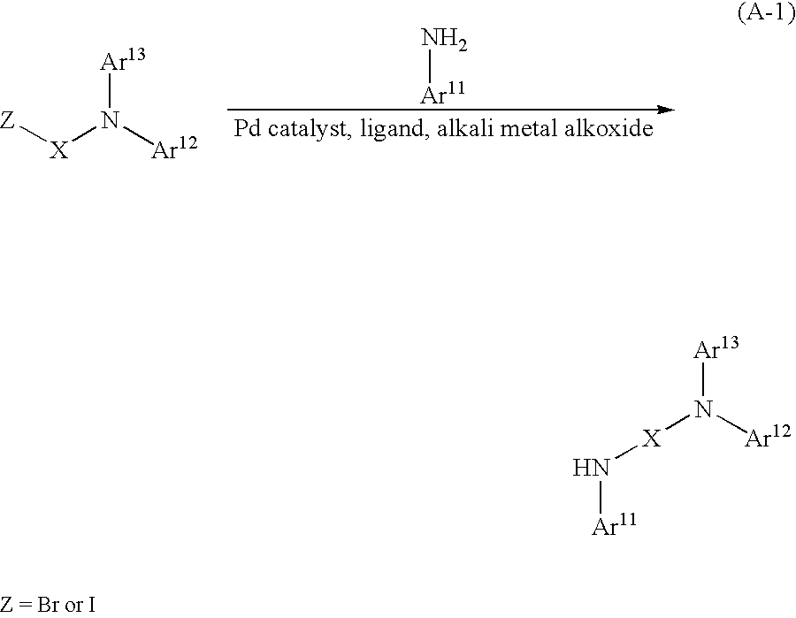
N[Ar11].[Z][X]N([Ar13])[Ar12].N([Ar12])([X]N[Ar11])[Ar13]
